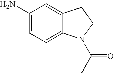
C1(N)=CC=C2C(=C1)CCN2C(C)=O
